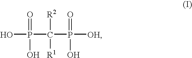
OP(C(P([OH])(=O)O)([R2])[R1])(=O)O
